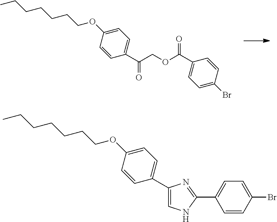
C1(C(COC(C2=CC=C(Br)C=C2)=O)=O)=CC=C(OCCCCCCC)C=C1.C1=C(C2=CNC(C3=CC=C(Br)C=C3)=N2)C=CC(OCCCCCCC)=C1
